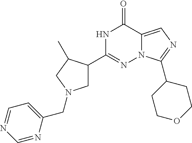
N1C(C2CN(CC3=CC=NC=N3)CC2C)=NN2C(=CN=C2C2CCOCC2)C1=O
